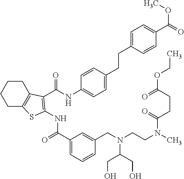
C1CC2=C(CC1)SC(NC(=O)C1=CC=CC(CN(C(CO)CO)CCN(C(CCC(OCC)=O)=O)C)=C1)=C2C(NC1=CC=C(CCC2=CC=C(C(=O)OC)C=C2)C=C1)=O
